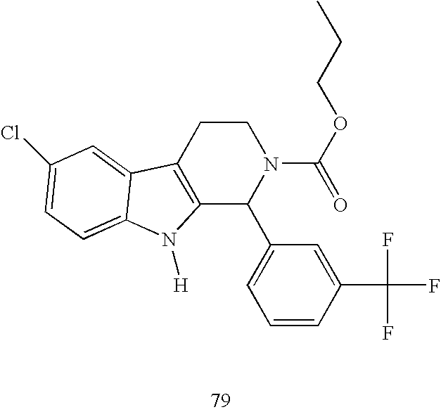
C12=C(CCN(C(=O)OCCC)C1C1=CC=CC(C(F)(F)F)=C1)C1=CC(Cl)=CC=C1N2[H]
